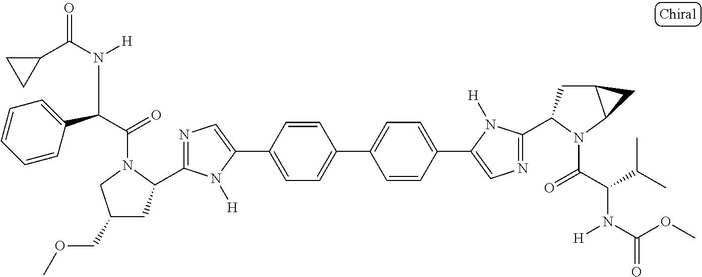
C1=CC(C2=CN=C(C3CC(COC)CN3C(C(C3=CC=CC=C3)N(C(C3CC3)=O)[H])=O)N2[H])=CC=C1C1=CC=C(C2=CN=C(C3CC4C(N3C(C(C(C)C)N(C(OC)=O)[H])=O)C4)N2[H])C=C1
